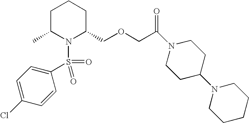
C1(S(N2C(COCC(N3CCC(N4CCCCC4)CC3)=O)CCCC2C)(=O)=O)=CC=C(Cl)C=C1
